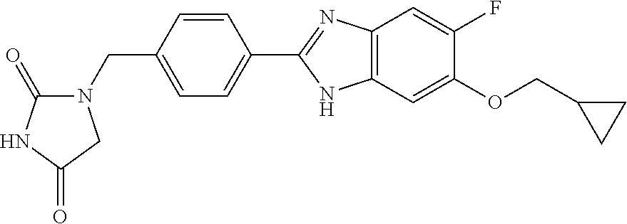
C12=C(C=C(OCC3CC3)C(F)=C1)NC(C1=CC=C(CN3C(=O)NC(=O)C3)C=C1)=N2
